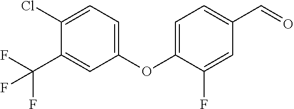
C1(OC2=CC=C(C=O)C=C2F)=CC=C(Cl)C(C(F)(F)F)=C1
